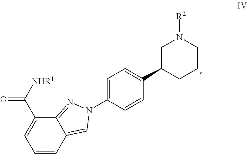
C1=CC2=CN(C3=CC=C(C4CCCN([R2])C4)C=C3)N=C2C(C([NHR1])=O)=C1
